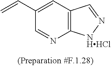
C1=C(C=C)C=NC2=C1C=N[NHHCl]2
